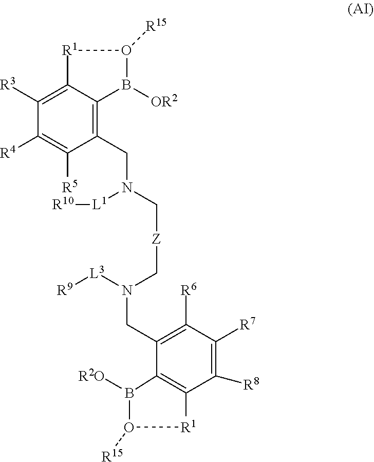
[Z](CN(CC1=C2C(=C([R3])C([R4])=C1[R5])[R1]O([R15])B2[OR2])[L1][R10])CN(CC1=C([R6])C([R7])=C([R8])C2=C1B([R2O])O([R15])[R1]2)[L3][R9]
